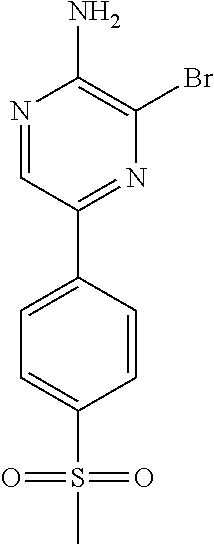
N1=CC(C2=CC=C(S(=O)(=O)C)C=C2)=NC(Br)=C1N
